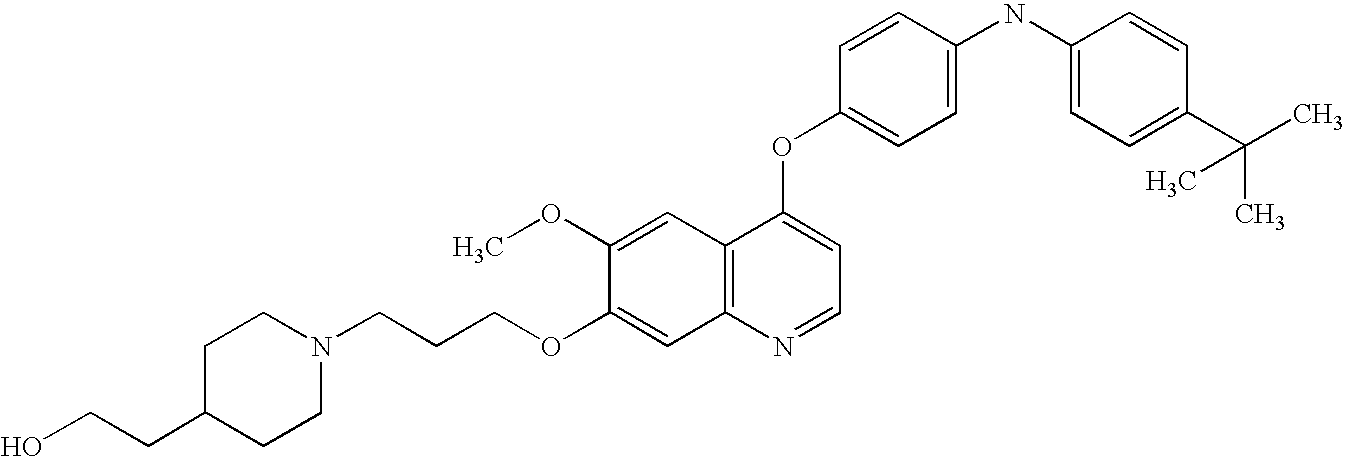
C1(OC)=CC2=C(C=C1OCCCN1CCC(CCO)CC1)N=CC=C2OC1=CC=C(NC2=CC=C(C(C)(C)C)C=C2)C=C1
